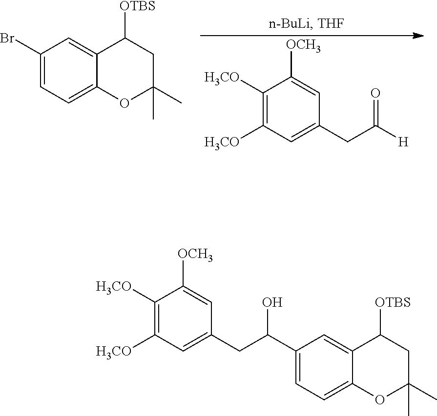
C1(Br)=CC=C2C(=C1)C([OTBS])CC(C)(C)O2.C1([H3CO])=C([H3CO])C=C(CC([H])=O)C=C1[OCH3].C1([H3CO])=C([H3CO])C=C(CC(C2=CC=C3C(=C2)C([OTBS])CC(C)(C)O3)O)C=C1[OCH3]
